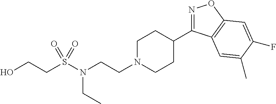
N1=C(C2CCN(CCN(S(CCO)(=O)=O)CC)CC2)C2=C(O1)C=C(F)C(C)=C2
